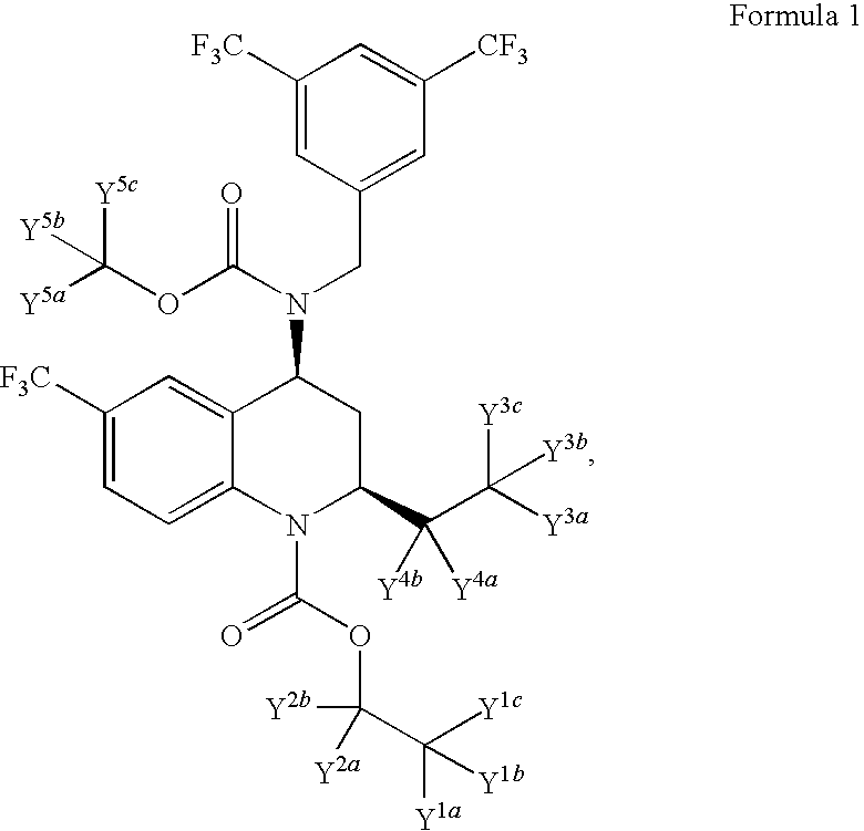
C1([F3C])=CC(CN(C(OC([Y5a])([Y5c])[Y5b])=O)C2C3=CC([F3C])=CC=C3N(C(OC([Y2b])(C([Y1c])([Y1a])[Y1b])[Y2a])=O)C(C(C([Y3a])([Y3c])[Y3b])([Y4b])[Y4a])C2)=CC([CF3])=C1
